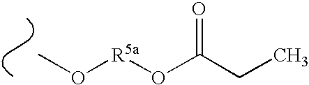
CO[R5a]OC(CC)=O
